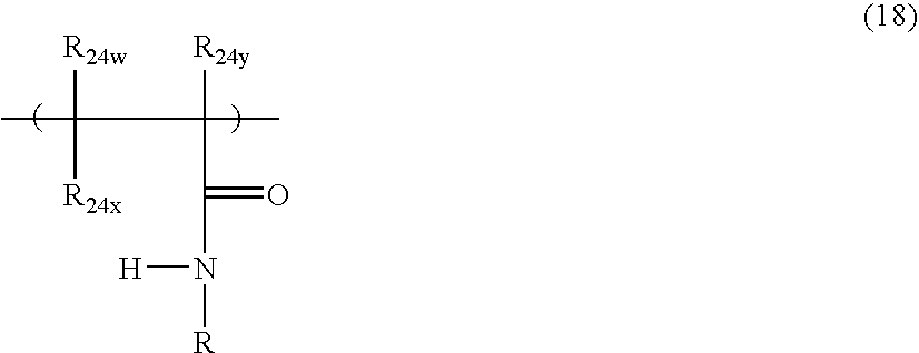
CC([R24w])([R24x])C([R24y])(C)C(=O)N([H])[R]
